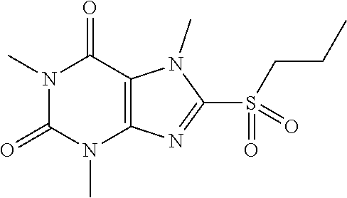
N1(C)C(=O)N(C)C2=C(C1=O)N(C)C(S(=O)(CCC)=O)=N2
